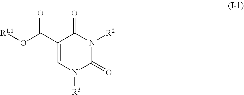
C1(C(O[R1A])=O)=CN([R3])C(=O)N([R2])C1=O
